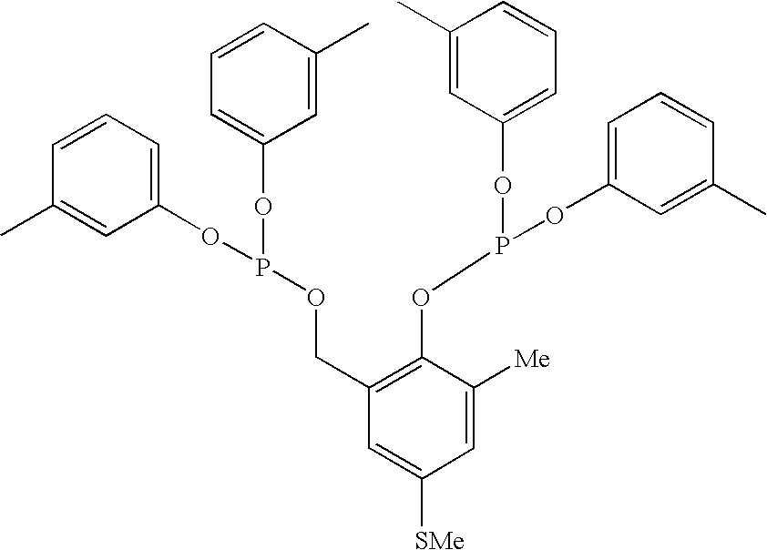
C1=CC(C)=CC(OP(OC2=CC=CC(C)=C2)OCC2=C(OP(OC3=CC=CC(C)=C3)OC3=CC=CC(C)=C3)C([Me])=CC([SMe])=C2)=C1
